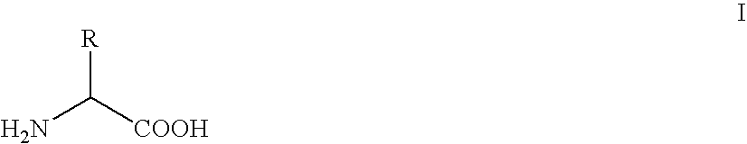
NC([COOH])[R]
